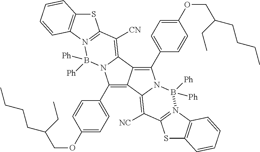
S1C2=C(N3=C1C([CN])=C1N(B3([Ph])[Ph])C(C3=CC=C(OCC(CCCC)CC)C=C3)=C3C1=C(C1=CC=C(OCC(CC)CCCC)C=C1)N1C3=C([NC])C3=N(B1([Ph])[Ph])C1=C(S3)C=CC=C1)C=CC=C2
